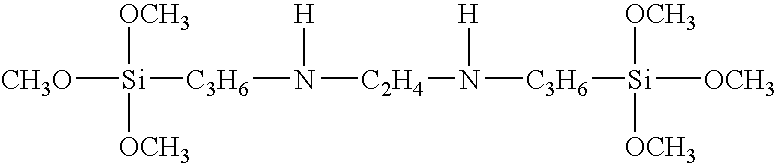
[CH3O][Si]([OCH3])([OCH3])[C3H6]N([C2H4]N([H])[C3H6][Si]([OCH3])([OCH3])[OCH3])[H]
